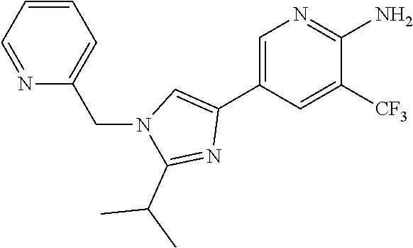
C1=C(C2=CN(CC3=CC=CC=N3)C(C(C)C)=N2)C=C([CF3])C(N)=N1
